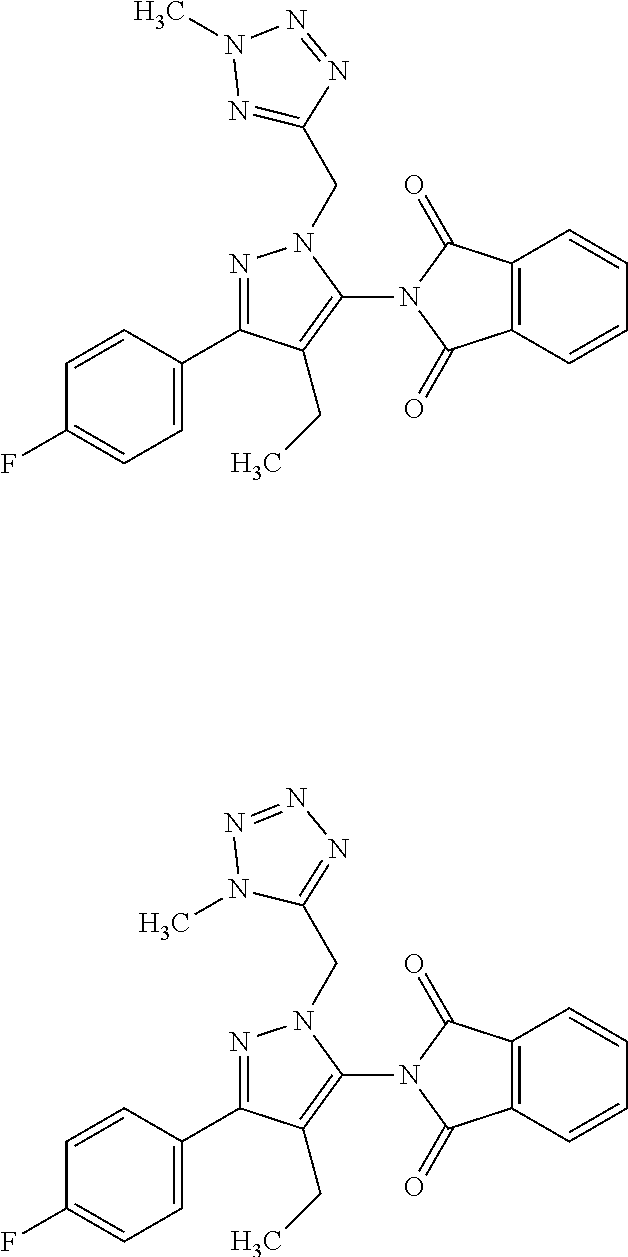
C1(C2=NN(CC3=NN(C)N=N3)C(N3C(=O)C4=C(C3=O)C=CC=C4)=C2CC)=CC=C(F)C=C1.C1(C2=NN(CC3=NN=NN3C)C(N3C(=O)C4=C(C3=O)C=CC=C4)=C2CC)=CC=C(F)C=C1
